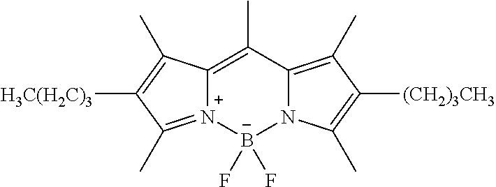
C12=C(C)C3=C(C)C([(CH2)3CH3])=C(C)N3[B-](F)(F)[N+]1=C(C)C([H3C(H2C)3])=C2C
